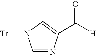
C1=NC(C([H])=O)=CN1[Tr]
